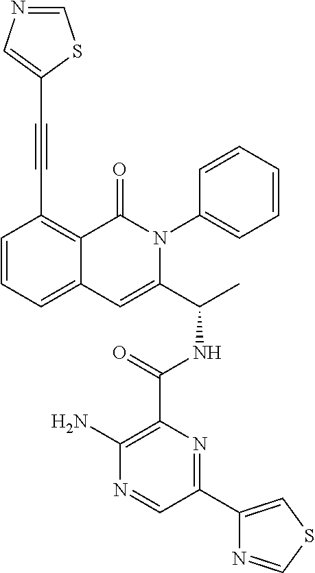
C1(C(NC(C2=CC3=CC=CC(C#CC4=CN=CS4)=C3C(=O)N2C2=CC=CC=C2)C)=O)=C(N)N=CC(C2=CSC=N2)=N1
